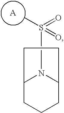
S(N1C2CCCC1CC2)(C)(=O)=O.[A]
